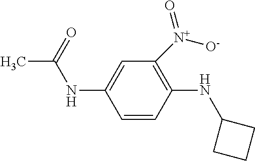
C1=CC(NC2CCC2)=C([N+]([O-])=O)C=C1NC(=O)C
